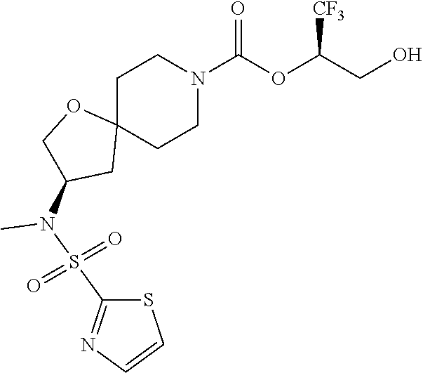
C1C2(CCN(C(OC(CO)[CF3])=O)C1)OCC(N(C)S(=O)(=O)C1=NC=CS1)C2
